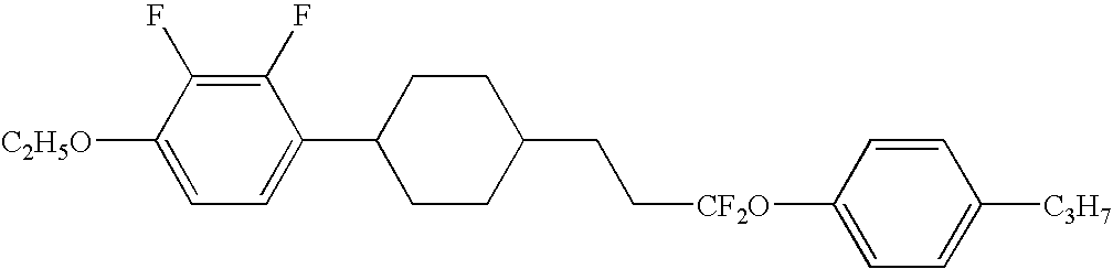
C1=C([C2H5O])C(F)=C(F)C(C2CCC(CC[CF2O]C3=CC=C([C3H7])C=C3)CC2)=C1
